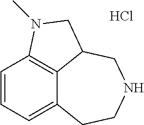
C1=CC=C2C3=C1N(C)CC3CNCC2.Cl
